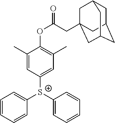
C1=CC=CC([S+](C2=CC(C)=C(OC(CC34CC5CC(CC(C3)C5)C4)=O)C(C)=C2)C2=CC=CC=C2)=C1
